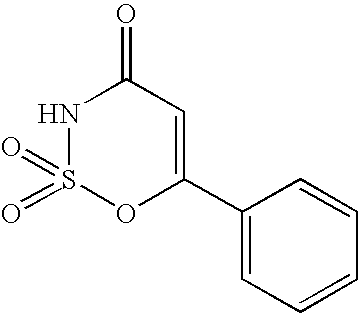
N1S(=O)(=O)OC(C2=CC=CC=C2)=CC1=O
